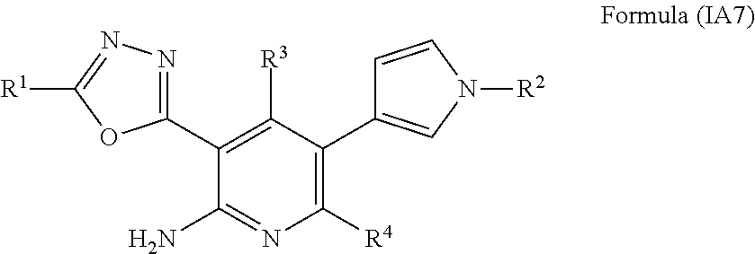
C1(C2=CN([R2])C=C2)=C([R4])N=C(N)C(C2=NN=C([R1])O2)=C1[R3]
